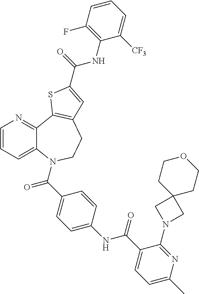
C1=CC=C2C(=N1)C1=C(CCN2C(C2=CC=C(NC(C3=CC=C(C)N=C3N3CC4(C3)CCOCC4)=O)C=C2)=O)C=C(C(=O)NC2=C(F)C=CC=C2[CF3])S1
